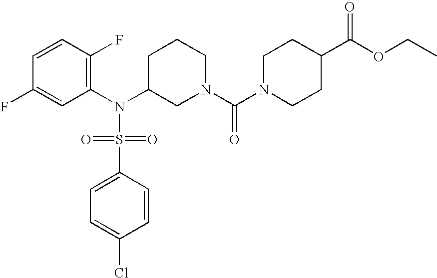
C1=CC(F)=C(N(C2CN(C(N3CCC(C(OCC)=O)CC3)=O)CCC2)S(=O)(=O)C2=CC=C(Cl)C=C2)C=C1F
